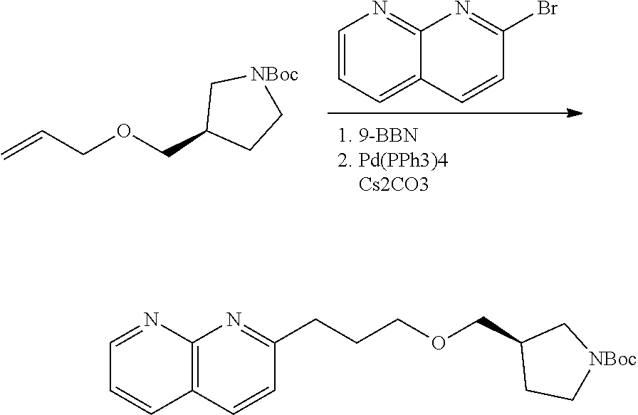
C1=CC=C2C(=N1)N=C(Br)C=C2.C=CCOCC1CC[NBoc]C1.C(COCC1C[NBoc]CC1)CC1=NC2=C(C=C1)C=CC=N2
